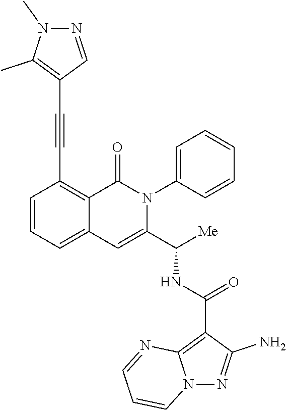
C12=C(C#CC3=C(C)N(C)N=C3)C=CC=C1C=C(C([Me])NC(C1=C3N(N=C1N)C=CC=N3)=O)N(C1=CC=CC=C1)C2=O
